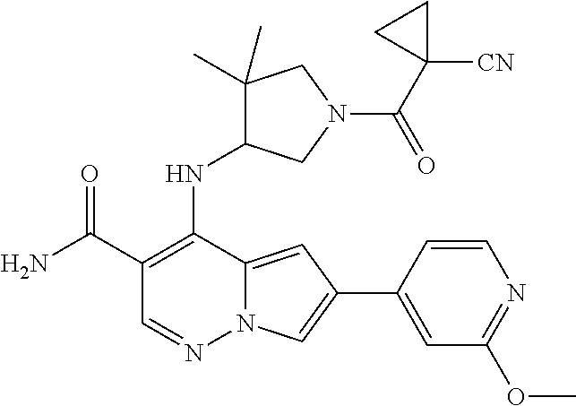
C1(C(N)=O)=C(NC2C(C)(C)CN(C(C3([CN])CC3)=O)C2)C2=CC(C3=CC(OC)=NC=C3)=CN2N=C1
